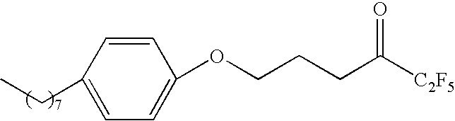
C1=CC(CC)=CC=C1OCCCC([C2F5])=O
